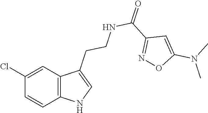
C12=C(C=C(Cl)C=C1)C(CCNC(C1=NOC(N(C)C)=C1)=O)=CN2
